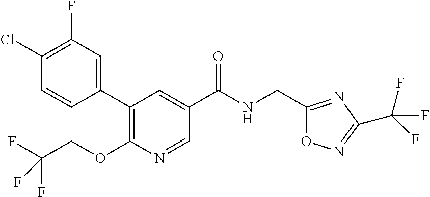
C1(C2=CC(F)=C(Cl)C=C2)=C(OCC(F)(F)F)N=CC(C(NCC2=NC(C(F)(F)F)=NO2)=O)=C1
